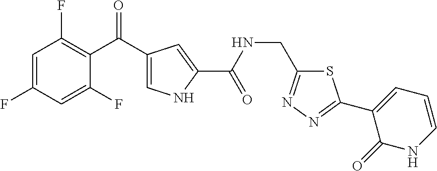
C1=C(F)C=C(F)C(C(C2=CNC(C(NCC3=NN=C(C4=CC=CNC4=O)S3)=O)=C2)=O)=C1F
